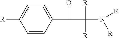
C1=CC(C(C(N([R])[R])([R])[R])=O)=CC=C1[R]
